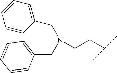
C1=CC=CC(CN(CC2=CC=CC=C2)CCC(C)C)=C1
